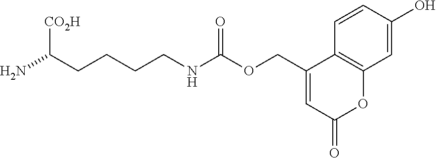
C(N)(CCCCNC(OCC1=CC(=O)OC2=C1C=CC(O)=C2)=O)[CO2H]
